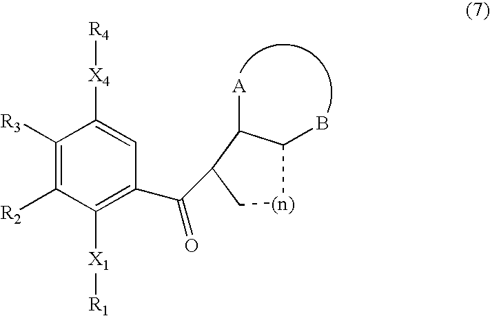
C1([R3])=C([R2])C([X1][R1])=C(C(=O)C2C([A])C(B)[(n)]C2)C=C1[X4][R4]
